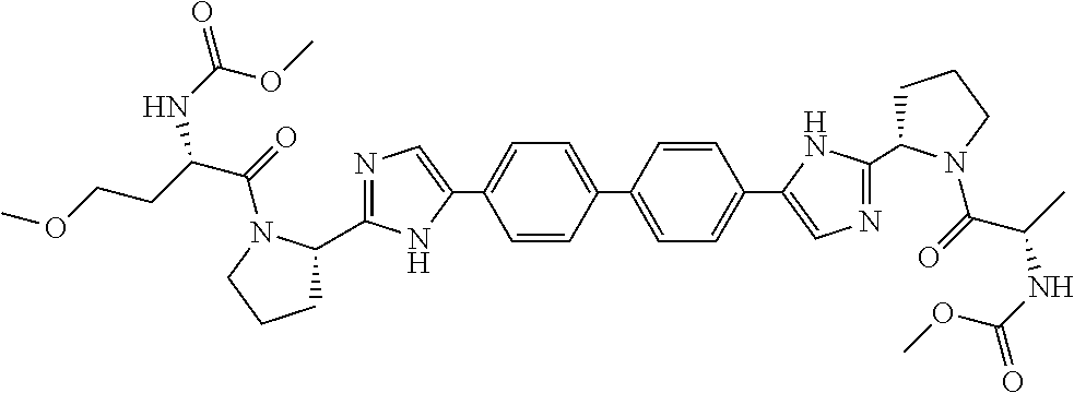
C1=CC(C2=CC=C(C3=CN=C(C4CCCN4C(=O)C(CCOC)NC(OC)=O)N3)C=C2)=CC=C1C1=CN=C(C2CCCN2C(=O)C(NC(OC)=O)C)N1
